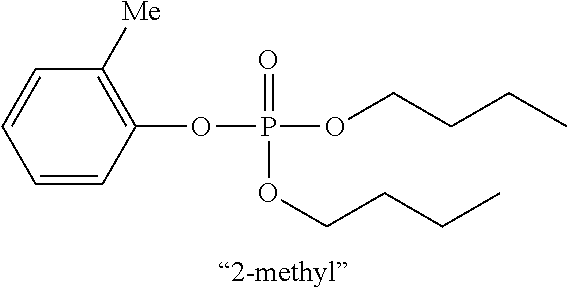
C1=CC(OP(OCCCC)(=O)OCCCC)=C([Me])C=C1
